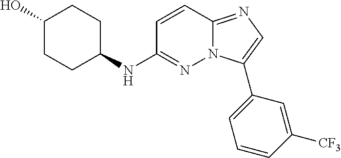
C1(O)CCC(NC2=NN3C(=NC=C3C3=CC=CC([CF3])=C3)C=C2)CC1
